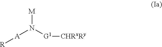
[A](N([G1][CHRxRy])[M])[R]
